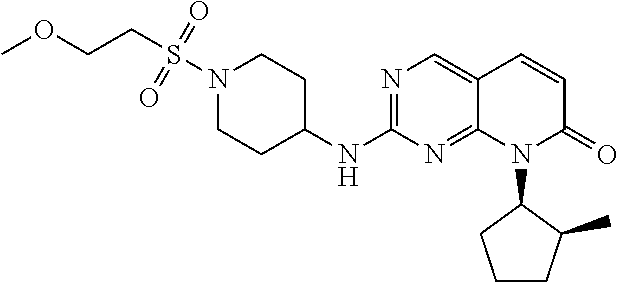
N1(S(CCOC)(=O)=O)CCC(NC2=NC=C3C(=N2)N(C2CCCC2C)C(=O)C=C3)CC1
